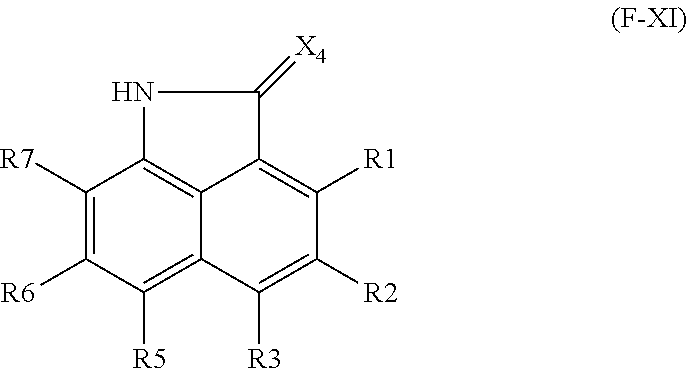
C1([R7])=C([R6])C([R5])=C2C3=C1NC(=[X4])C3=C([R1])C([R2])=C2[R3]
